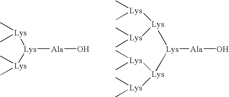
[Lys]([Ala]O)([Lys](C)C)[Lys](C)C.[Lys]([Ala]O)([Lys]([Lys](C)C)[Lys](C)C)[Lys]([Lys](C)C)[Lys](C)C
